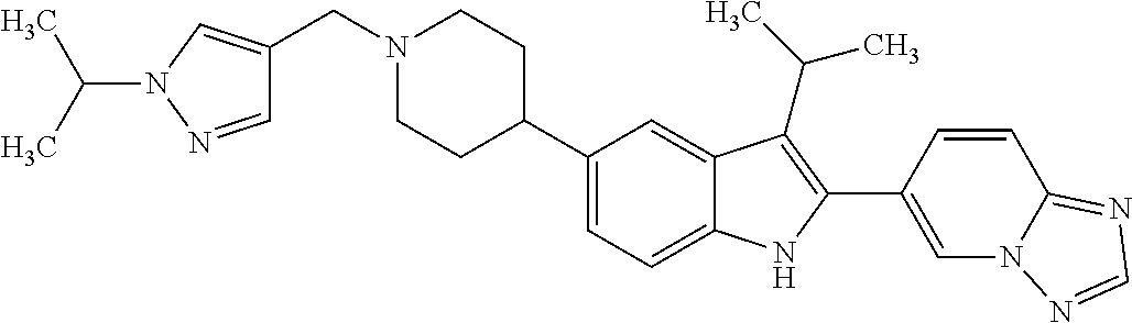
N1(CC2=CN(C(C)C)N=C2)CCC(C2=CC=C3C(=C2)C(C(C)C)=C(C2=CN4C(=NC=N4)C=C2)N3)CC1
